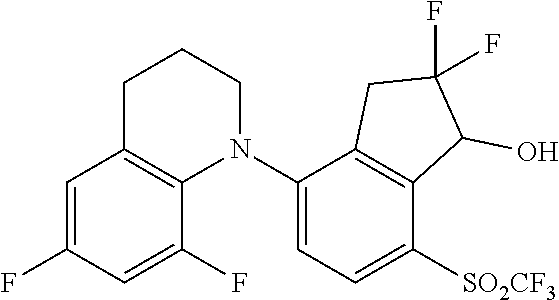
C1=C(F)C=C(F)C2=C1CCCN2C1=CC=C([SO2CF3])C2=C1CC(F)(F)C2O
